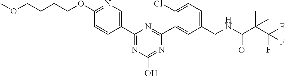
C1(CNC(C(C(F)(F)F)(C)C)=O)=CC=C(Cl)C(C2=NC(C3=CN=C(OCCCCOC)C=C3)=NC(O)=N2)=C1
